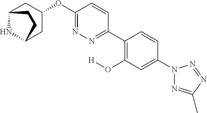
C12NC(CC(OC3=NN=C(C4=C(O[H])C=C(N5N=C(C)N=N5)C=C4)C=C3)C1)CC2
